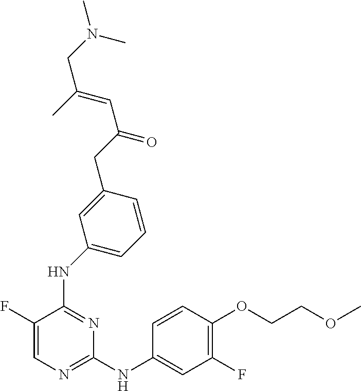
N(C1=NC=C(F)C(NC2=CC=CC(CC(C=C(C)CN(C)C)=O)=C2)=N1)C1=CC(F)=C(OCCOC)C=C1
